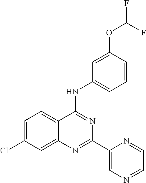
C12=CC(Cl)=CC=C1C(NC1=CC=CC(OC(F)F)=C1)=NC(C1=CN=CC=N1)=N2
